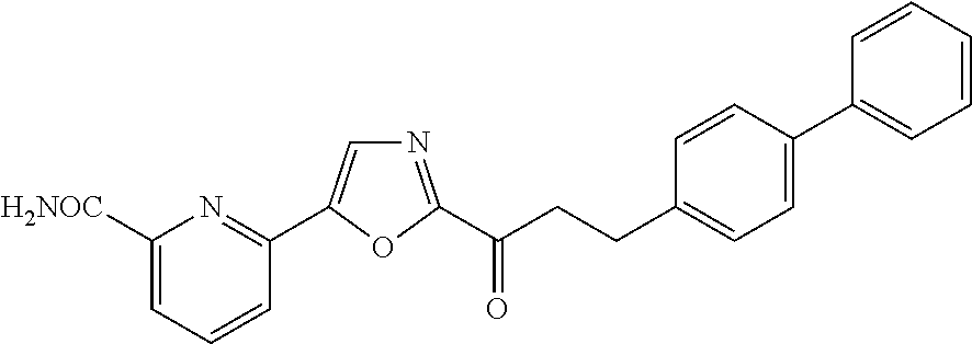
C1([H2NOC])=CC=CC(C2=CN=C(C(CCC3=CC=C(C4=CC=CC=C4)C=C3)=O)O2)=N1
